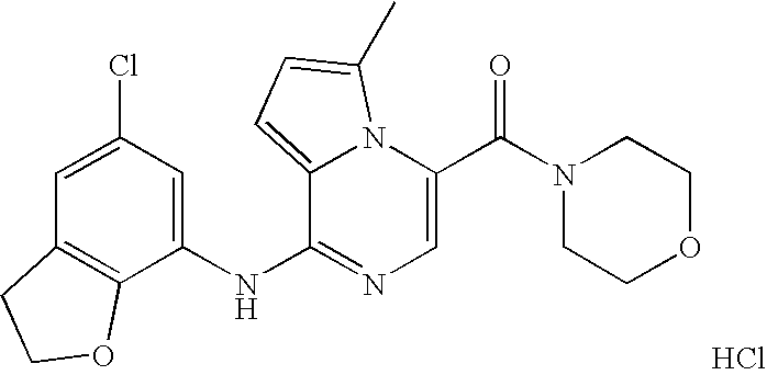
C1=C(C(N2CCOCC2)=O)N2C(=CC=C2C)C(NC2=CC(Cl)=CC3=C2OCC3)=N1.Cl
